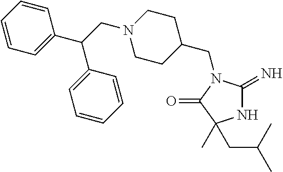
N1C(=N)N(CC2CCN(CC(C3=CC=CC=C3)C3=CC=CC=C3)CC2)C(=O)C1(CC(C)C)C
